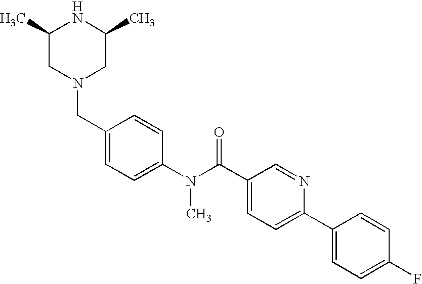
N1C(C)CN(CC2=CC=C(N(C(C3=CC=C(C4=CC=C(F)C=C4)N=C3)=O)C)C=C2)CC1C
